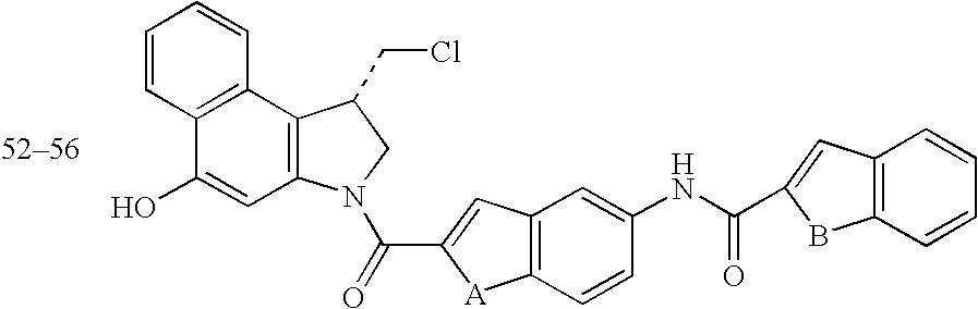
C12=C(C=CC=C1)BC(C(NC1=CC3=C(C=C1)[A]C(C(=O)N1C4=C(C5=C(C(O)=C4)C=CC=C5)C(CCl)C1)=C3)=O)=C2
